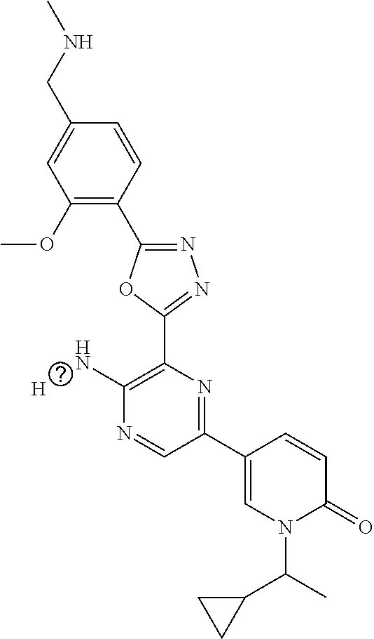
C1(OC)=C(C2=NN=C(C3=C(N)N=CC(C4=CN(C(C5CC5)C)C(=O)C=C4)=N3)O2)C=CC(CNC)=C1.[H]
